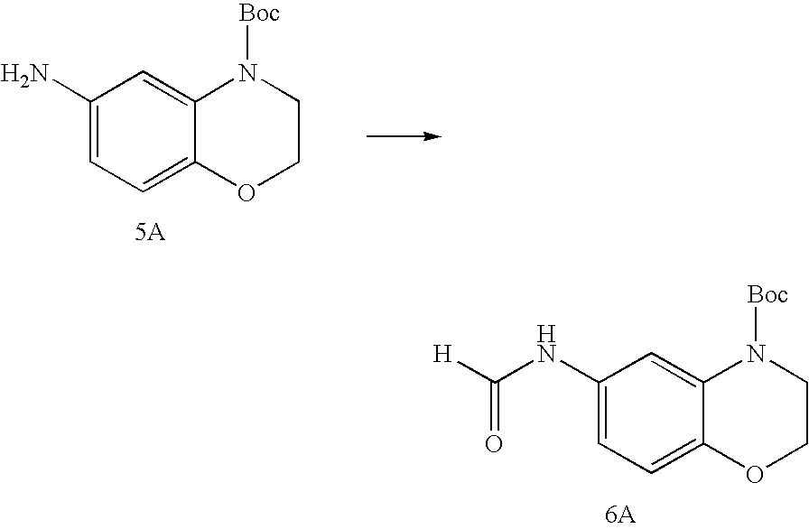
[5A].C1(N)=CC=C2C(=C1)N([Boc])CCO2.C1(NC([H])=O)=CC=C2C(=C1)N([Boc])CCO2.[6A]
